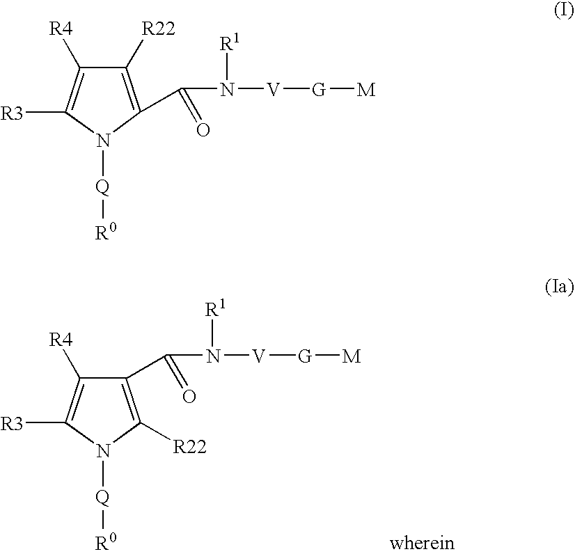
C1([R4])=C([R3])N([Q][R0])C([R22])=C1C(N([R1])[V][G][M])=O.C1([R22])=C(C(N([R1])[V][G][M])=O)N([Q][R0])C([R3])=C1[R4]
